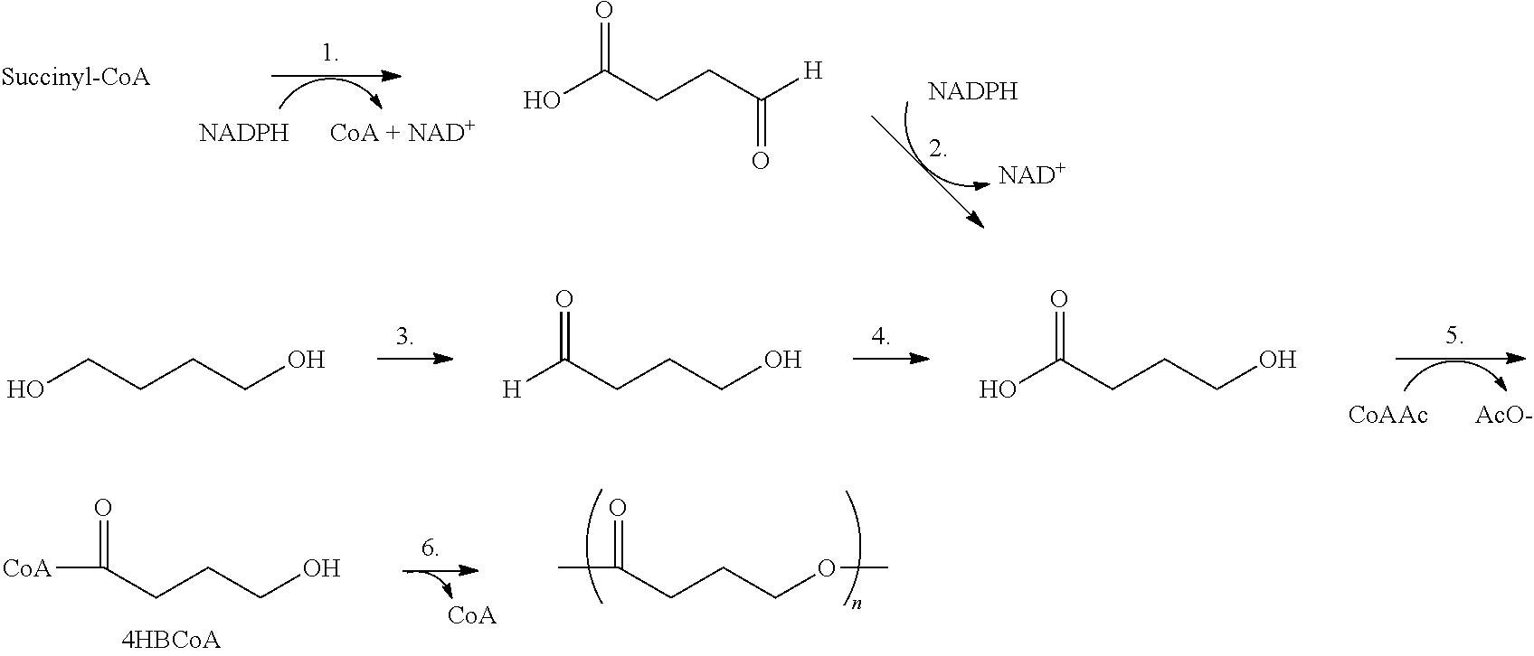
[NADPH].[NAD+].OC(CCC([H])=O)=O.[CoAAc].[AcO-].OCCCCO.[H]C(CCCO)=O.OC(CCCO)=O.[CoA]C(=O)CCCO.CC(=O)CCCOC
